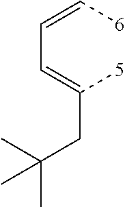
[6]C=CC=C([5])CC(C)(C)C
